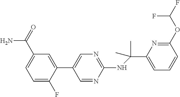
N(C1=NC=C(C2=CC(C(N)=O)=CC=C2F)C=N1)C(C1=CC=CC(OC(F)F)=N1)(C)C
